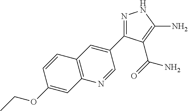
CCOC1=CC2=C(C=C1)C=C(C1=NNC(N)=C1C(=O)N)C=N2
